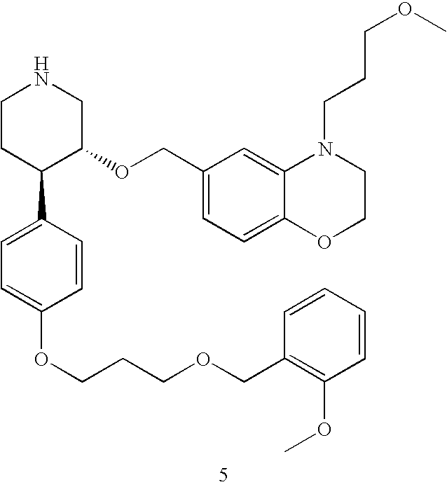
C1CC(C2=CC=C(OCCCOCC3=C(OC)C=CC=C3)C=C2)C(OCC2=CC=C3C(=C2)N(CCCOC)CCO3)CN1
